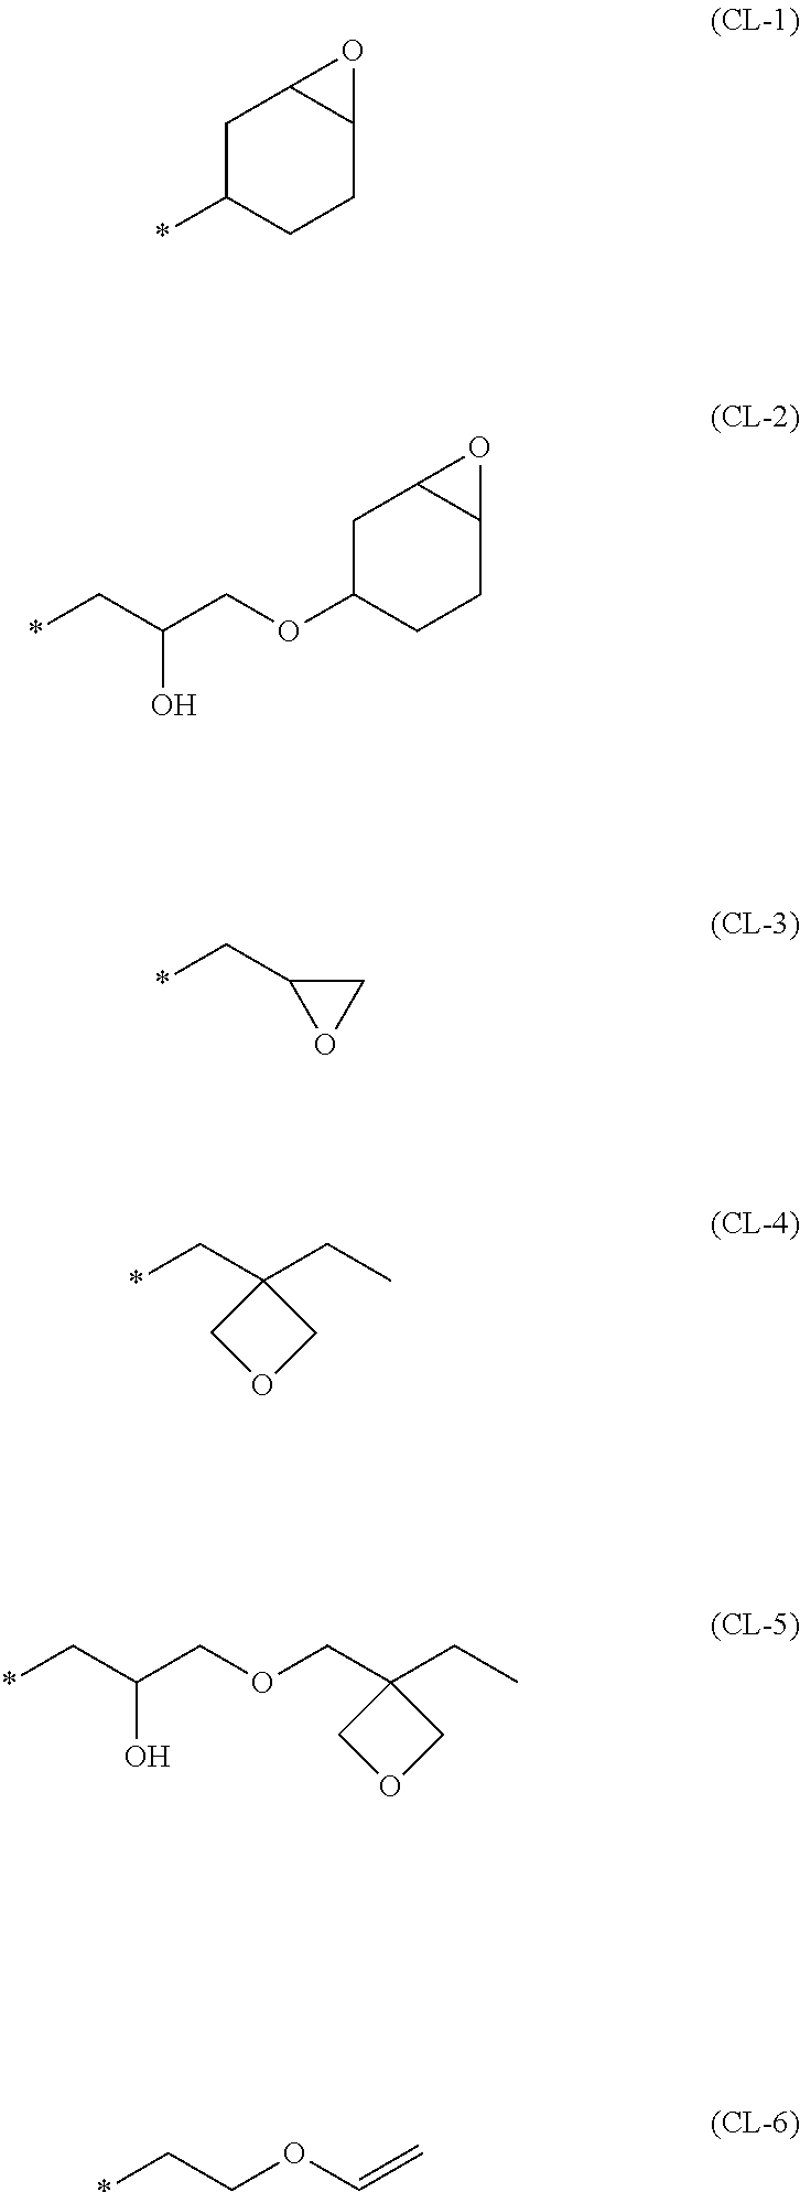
C1C(*)CCC2C1O2.C1C(OCC(C*)O)CCC2C1O2.C(*)C1OC1.*CC1(CC)COC1.O(CC1(CC)COC1)CC(C*)O.*CCOC=C
